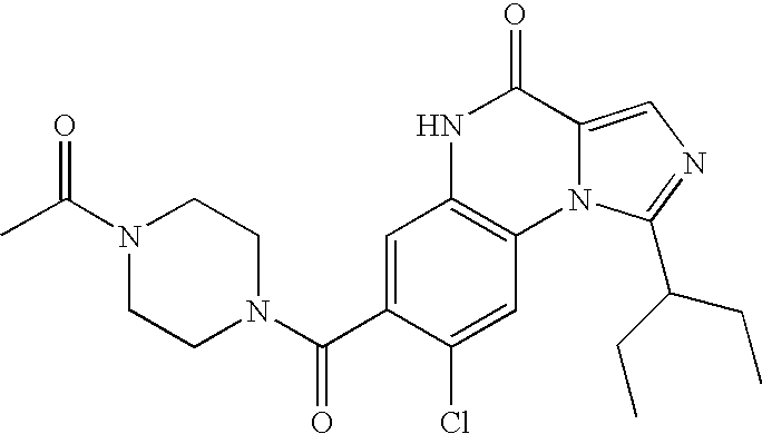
C1=C(C(N2CCN(C(C)=O)CC2)=O)C(Cl)=CC2=C1NC(=O)C1=CN=C(C(CC)CC)N21
